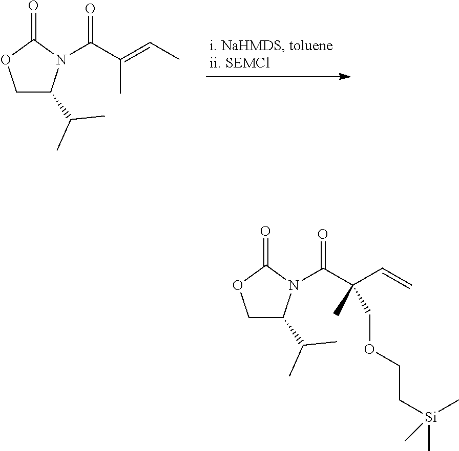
C1C(C(C)C)N(C(C(=CC)C)=O)C(=O)O1.C1C(C(C)C)N(C(C(C=C)(C)COCC[Si](C)(C)C)=O)C(=O)O1
